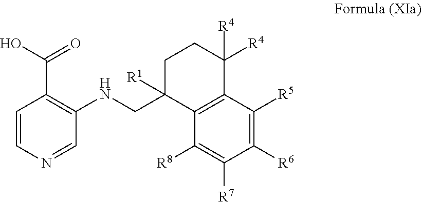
C1=CN=CC(NCC2([R1])CCC([R4])([R4])C3=C2C([R8])=C([R7])C([R6])=C3[R5])=C1C(O)=O
